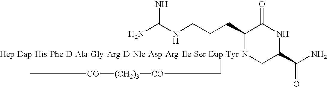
NC(NCCCC1[Hep-Dap-His-Phe-D-Ala-Gly-Arg-D-Nle-Asp-Arg-Ile-Ser-Dap-Tyr-N]2(CC(C(N)=O)NC1=O)C[CO][(CH2)3][CO]C2)=N
